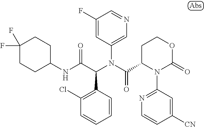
C1(F)=CC(N(C(=O)C2N(C3=NC=CC([CN])=C3)C(=O)OCC2)C(C(NC2CCC(F)(F)CC2)=O)C2=C(Cl)C=CC=C2)=CN=C1
